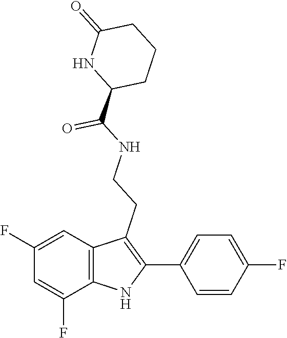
C1(C(=O)NCCC2=C(C3=CC=C(F)C=C3)NC3=C2C=C(F)C=C3F)CCCC(=O)N1
